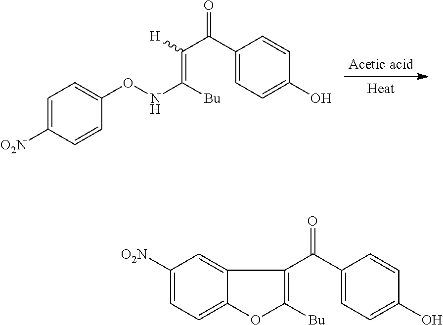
C1(C(C(=C(NOC2=CC=C([O2N])C=C2)[Bu])[H])=O)=CC=C(O)C=C1.C1(C(=O)C2=C([Bu])OC3=CC=C([O2N])C=C32)=CC=C(O)C=C1
